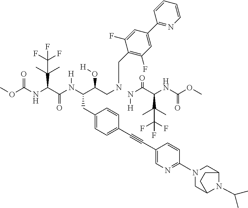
COC(NC(C(N(C(C(CNCC1=C(F)C=C(C2=NC=CC=C2)C=C1F)O[H])CC1=CC=C(C#CC2=CN=C(N3CC4N(C(C)C)C(C3)CC4)C=C2)C=C1)[H])=O)C(C(F)(F)F)(C)C)=O.N(C(C(NC(OC)=O)C(C)(C)C(F)(F)F)=O)[H]
